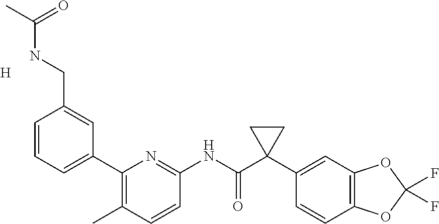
C1(C2=CC=CC(CNC(=O)C)=C2)=C(C)C=CC(NC(C2(C3=CC4=C(C=C3)OC(F)(F)O4)CC2)=O)=N1.[H]
